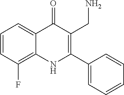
C1=CC(F)=C2C(=C1)C(=O)C(CN)=C(C1=CC=CC=C1)N2
